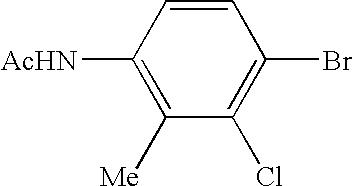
[AcHN]C1=C([Me])C(Cl)=C(Br)C=C1
